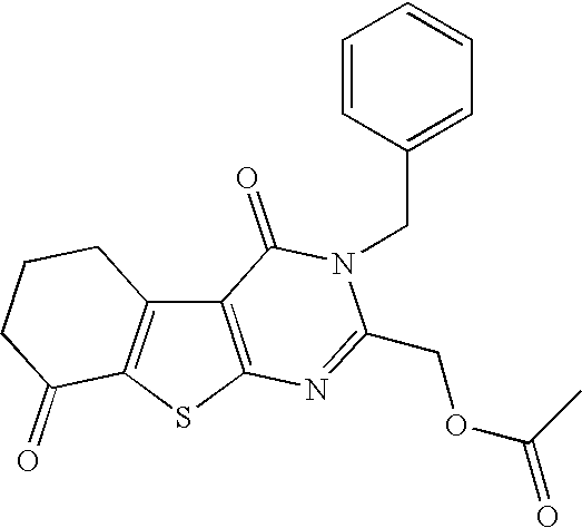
C12=C(SC3=C1CCCC3=O)N=C(COC(=O)C)N(CC1=CC=CC=C1)C2=O
